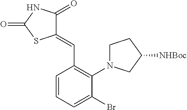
C1(=CC2=C(N3CCC([NHBoc])C3)C(Br)=CC=C2)C(=O)NC(=O)S1
